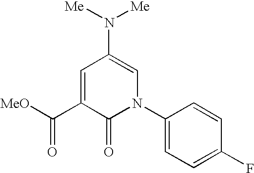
[MeO]C(C1=CC(N([Me])[Me])=CN(C2=CC=C(F)C=C2)C1=O)=O
